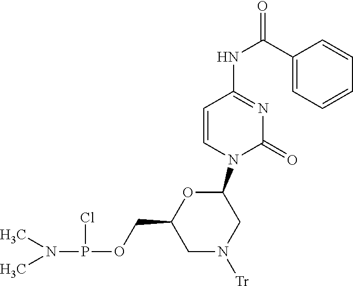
C1(NC(=O)C2=CC=CC=C2)=NC(=O)N(C2OC(COP(N(C)C)Cl)CN([Tr])C2)C=C1
